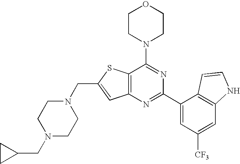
N1(CC2=CC3=C(S2)C(N2CCOCC2)=NC(C2=CC([CF3])=CC4=C2C=CN4)=N3)CCN(CC2CC2)CC1
